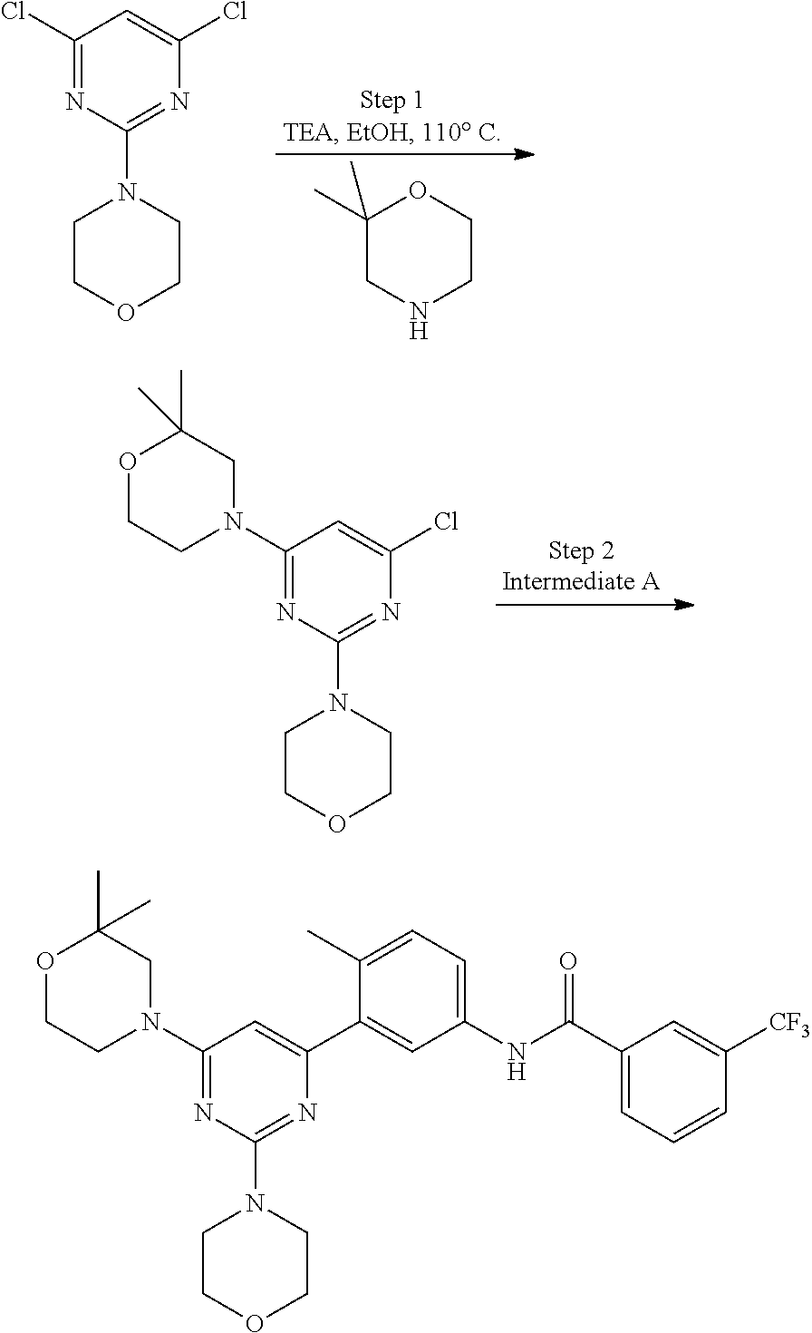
C1(C)(C)CNCCO1.C1(Cl)=NC(N2CCOCC2)=NC(Cl)=C1.C1(N2CC(C)(C)OCC2)=NC(N2CCOCC2)=NC(Cl)=C1.C1(N2CC(C)(C)OCC2)=NC(N2CCOCC2)=NC(C2=CC(NC(C3=CC=CC([CF3])=C3)=O)=CC=C2C)=C1
